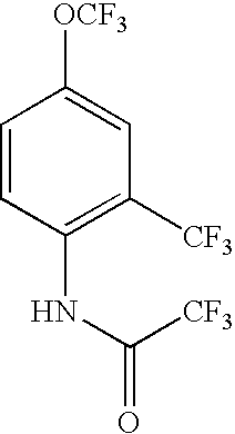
C1=CC(NC([CF3])=O)=C([CF3])C=C1[OCF3]
